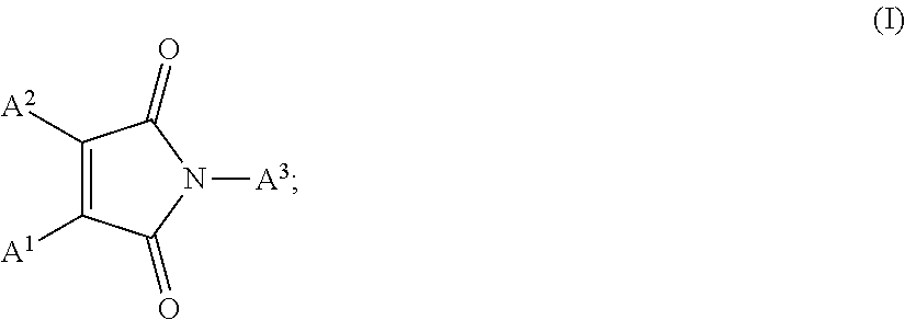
C1([A2])=C([A1])C(=O)N([A3])C1=O
